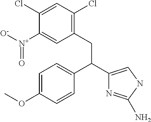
C1=C(OC)C=CC(C(C2=CNC(N)=N2)CC2=C(Cl)C=C(Cl)C([N+]([O-])=O)=C2)=C1
